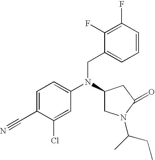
C1=C(C#N)C(Cl)=CC(N(C2CN(C(C)CC)C(=O)C2)CC2=CC=CC(F)=C2F)=C1
